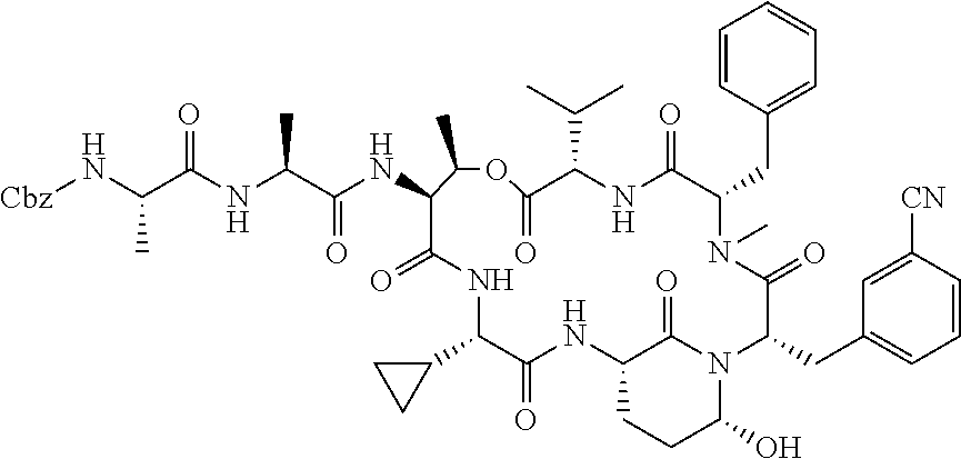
C(C(NC(C(NC1C(=O)NC(C2CC2)C(=O)NC2CCC(O)N(C2=O)C(CC2=CC=CC([CN])=C2)C(=O)N(C)C(CC2=CC=CC=C2)C(=O)NC(C(C)C)C(=O)OC1C)=O)C)=O)(N[Cbz])C
